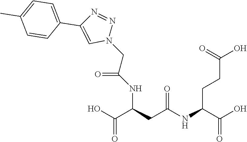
OC(C(CC(NC(C(O)=O)CCC(O)=O)=O)NC(CN1N=NC(C2=CC=C(C)C=C2)=C1)=O)=O
